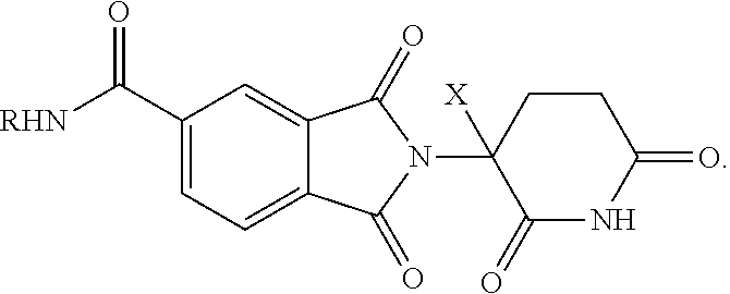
C1(C([RHN])=O)=CC=C2C(=C1)C(=O)N(C1([X])C(=O)NC(=O)CC1)C2=O
